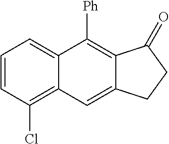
C1=CC(Cl)=C2C(=C1)C([Ph])=C1C(=C2)CCC1=O
